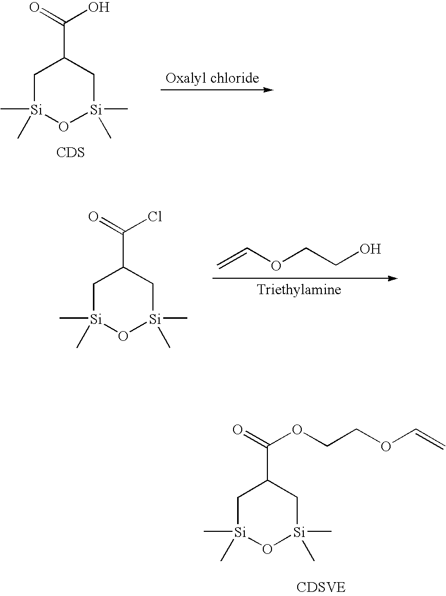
C1[Si](C)(C)O[Si](C)(C)CC1C(=O)O.[CDS].C1[Si](C)(C)O[Si](C)(C)CC1C(=O)Cl.[Triethylamine].C=COCCO.C1[Si](C)(C)O[Si](C)(C)CC1C(=O)OCCOC=C
